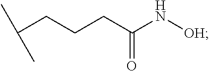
C(CCCC(N[OH])=O)(C)C
